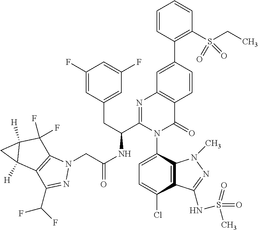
C1=C(Cl)C2=C(C(N3C(=O)C4=C(N=C3C(CC3=CC(F)=CC(F)=C3)NC(CN3C5=C(C(C(F)F)=N3)C3([H])C([H])(C5(F)F)C3)=O)C=C(C3=C(S(CC)(=O)=O)C=CC=C3)C=C4)=C1)N(C)N=C2NS(=O)(C)=O
